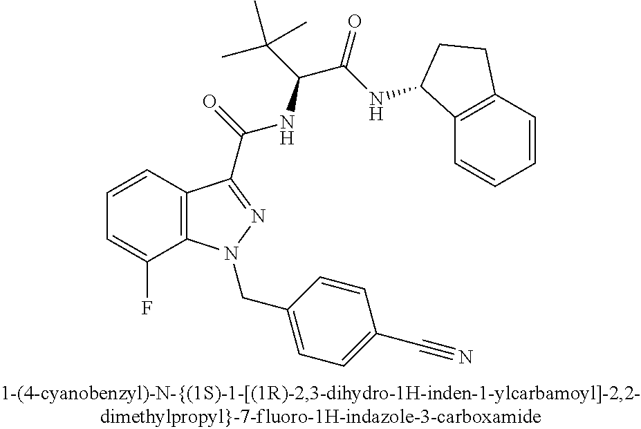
C1=CC2=C(C(F)=C1)N(CC1=CC=C(C#N)C=C1)N=C2C(=O)NC(C(=O)NC1C2=C(C=CC=C2)CC1)C(C)(C)C
